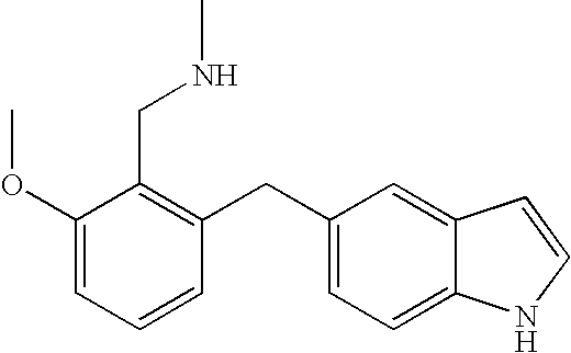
C1(OC)=CC=CC(CC2=CC=C3C(=C2)C=CN3)=C1CNC
